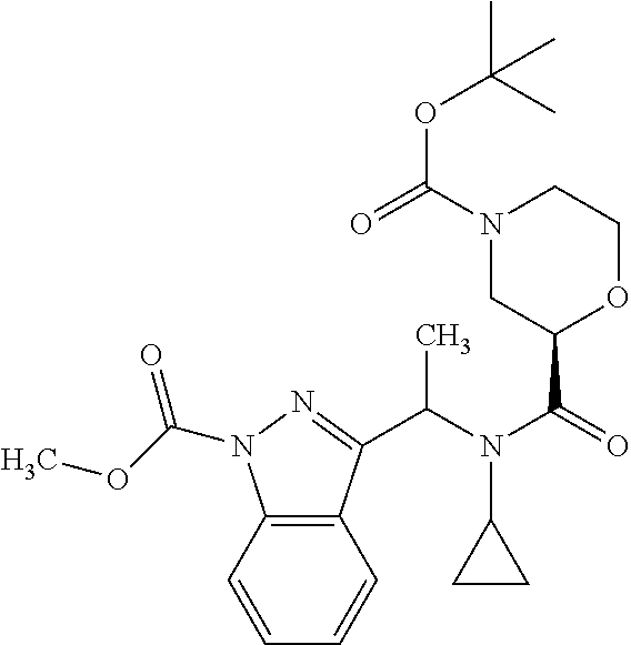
C12=C(C(C(N(C(=O)C3OCCN(C(=O)OC(C)(C)C)C3)C3CC3)C)=NN1C(OC)=O)C=CC=C2
